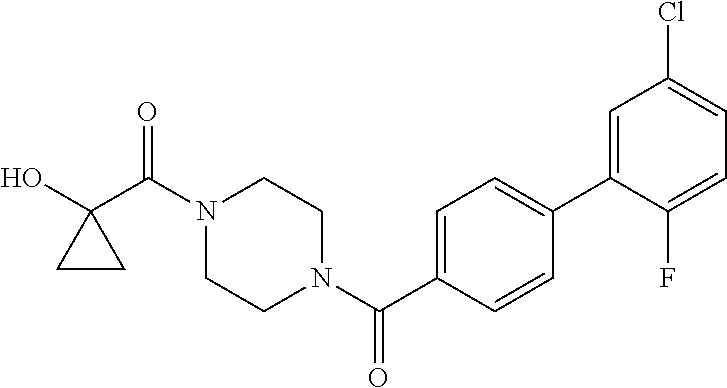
OC1(C(N2CCN(C(=O)C3=CC=C(C4=CC(Cl)=CC=C4F)C=C3)CC2)=O)CC1
